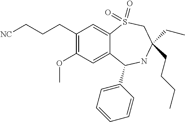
C1(CCC[NC])=C(OC)C=C2C(=C1)S(=O)(=O)CC(CC)(CCCC)NC2C1=CC=CC=C1
